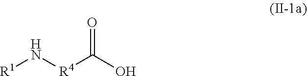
O=C(O)[R4]N[R1]
